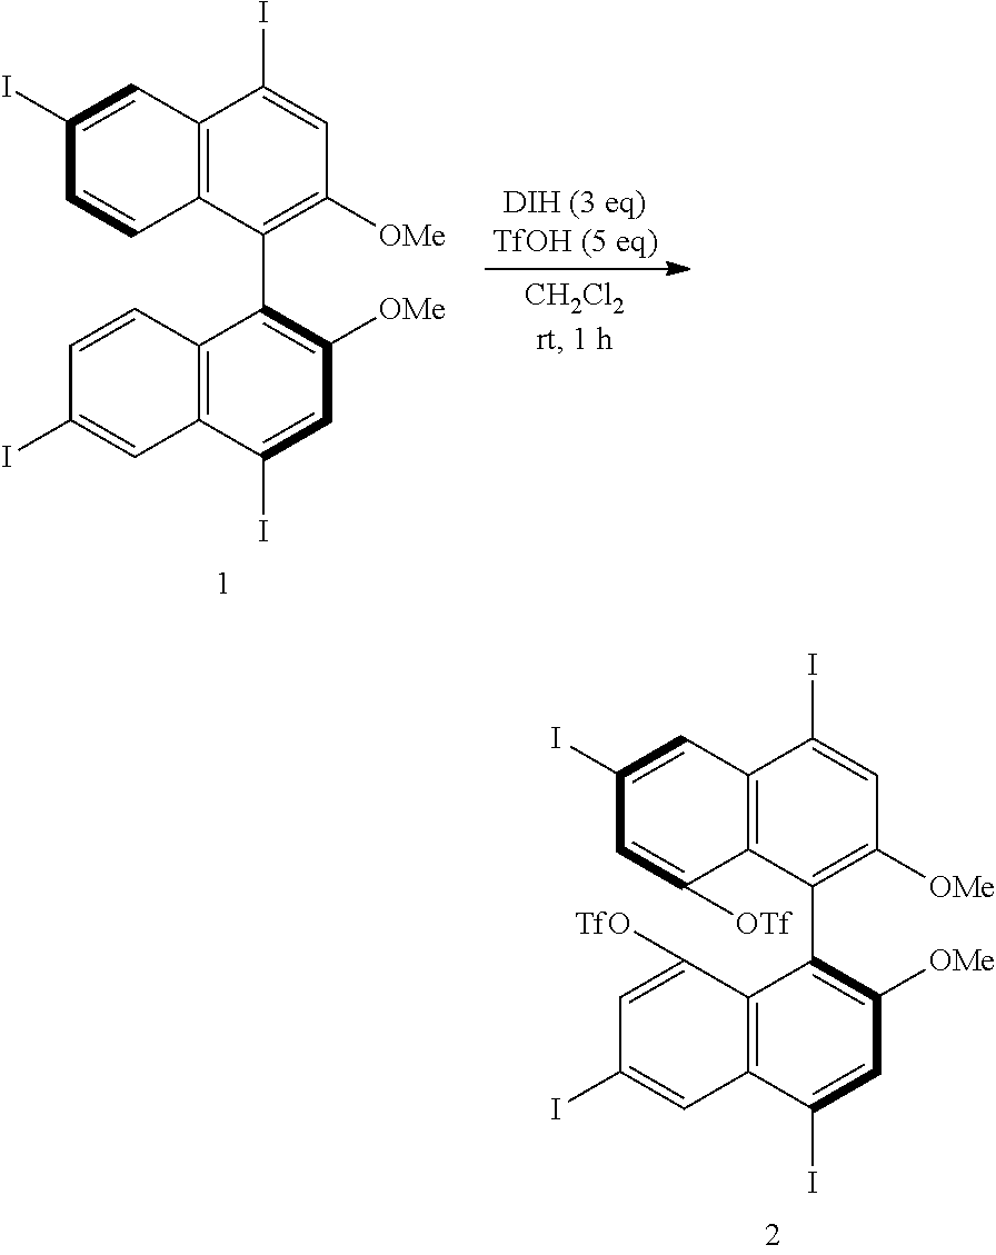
C12=C(C(C3=C([OMe])C=C(I)C4=C3C([TfO])=CC(I)=C4)=C([OMe])C=C1I)C([OTf])=CC(I)=C2.C12=C(C(C3=C([OMe])C=C(I)C4=C3C=CC(I)=C4)=C([OMe])C=C1I)C=CC(I)=C2
